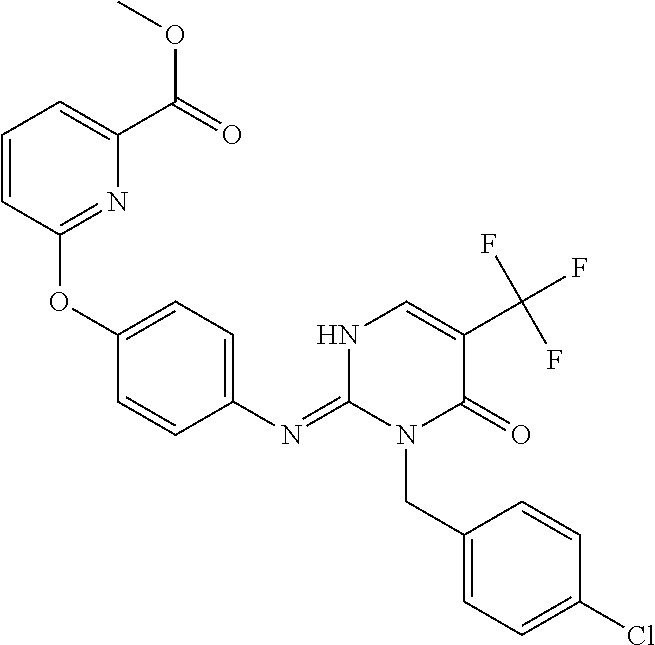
C1(OC2=CC=C(N=C3N(CC4=CC=C(Cl)C=C4)C(=O)C(C(F)(F)F)=CN3)C=C2)=NC(C(=O)OC)=CC=C1
